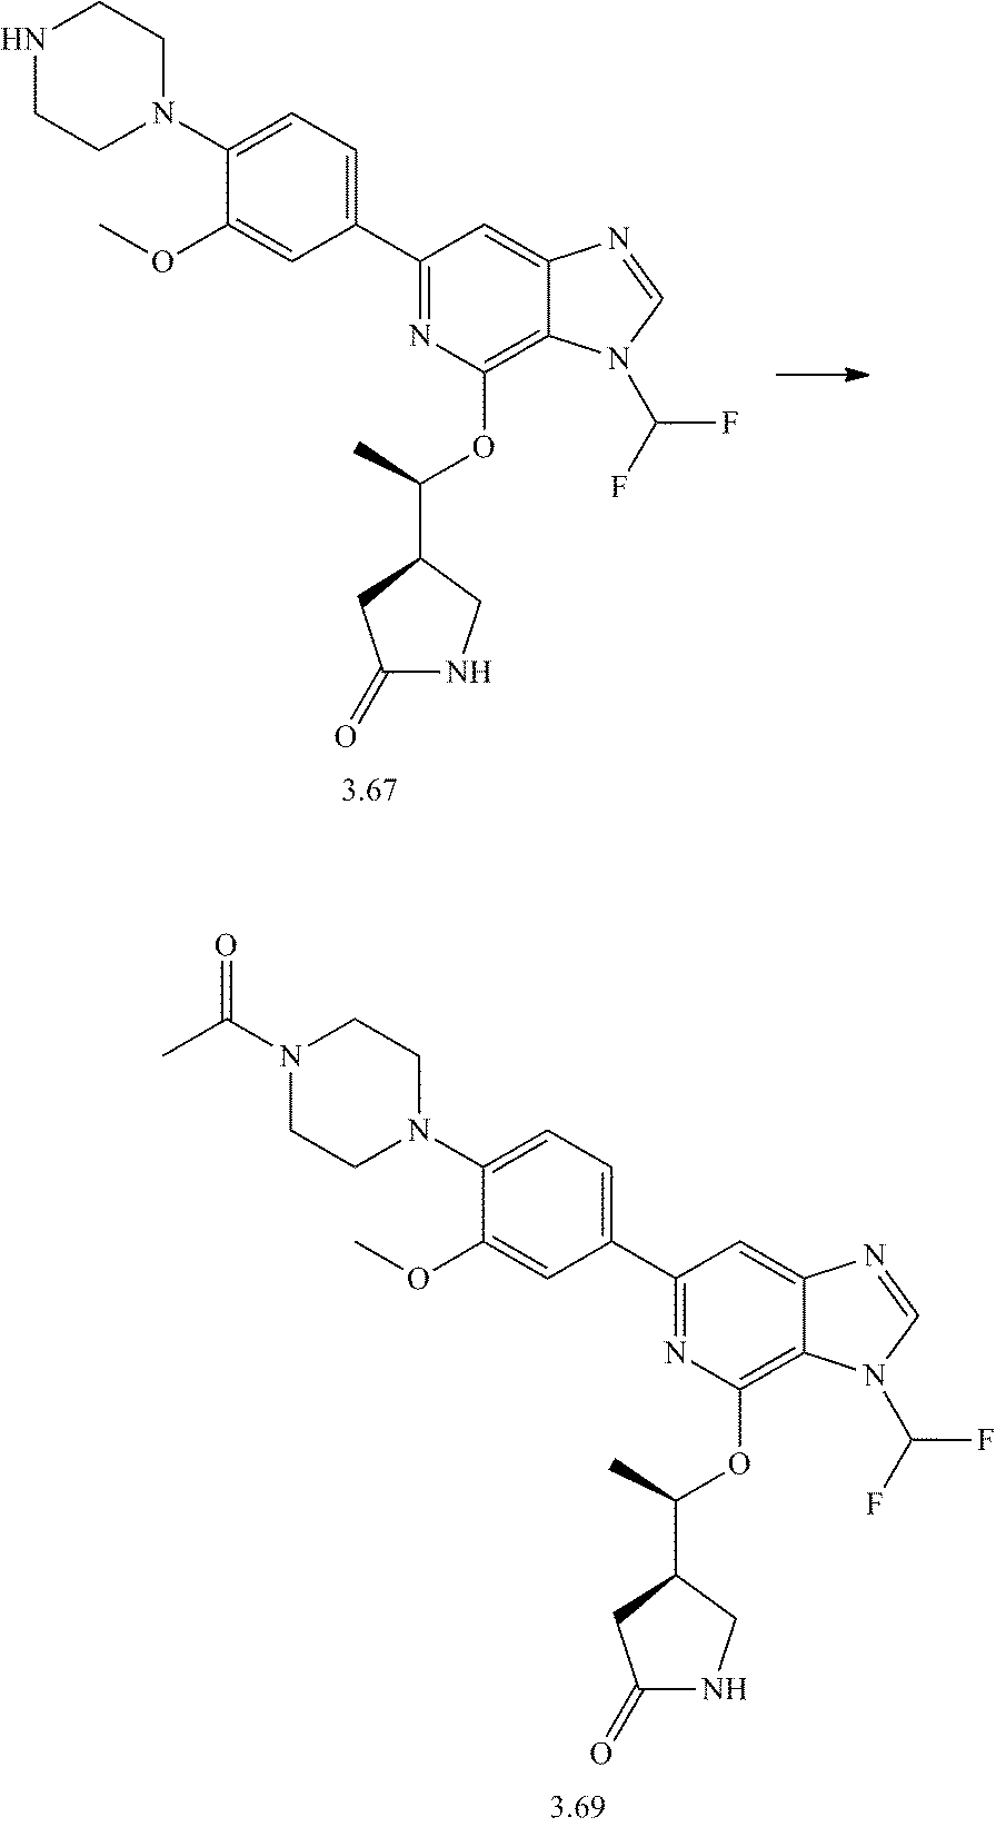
N1CCN(C2=CC=C(C3=NC(OC(C4CC(=O)NC4)C)=C4C(=C3)N=CN4C(F)F)C=C2OC)CC1.N1(C(C)=O)CCN(C2=CC=C(C3=NC(OC(C4CC(=O)NC4)C)=C4C(=C3)N=CN4C(F)F)C=C2OC)CC1
